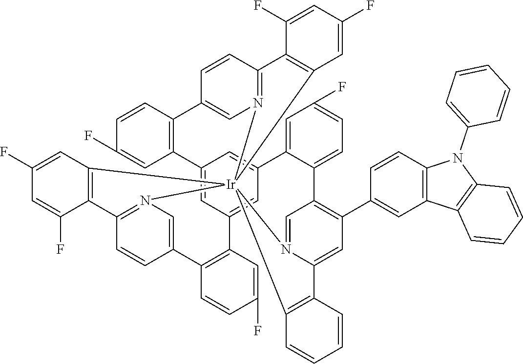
C12=CC3=CC(=C1)C1=CC(F)=CC=C1C1=C(C4=CC5=C(C=C4)N(C4=CC=CC=C4)C4=C5C=CC=C4)C=C4N(=C1)[Ir]15(N6=C(C=CC(=C6)C6=C3C=C(F)C=C6)C3=C1C=C(F)C=C3F)(N1=C(C=CC(=C1)C1=C2C=C(F)C=C1)C1=C5C=C(F)C=C1F)C1=C4C=CC=C1
